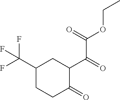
C1(C(F)(F)F)CCC(=O)C(C(=O)C(=O)OCC)C1
